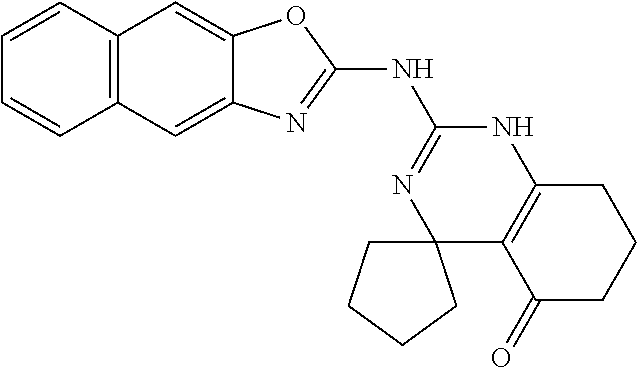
C1=CC2=C(C=C1)C=C1C(=C2)OC(NC2=NC3(C4=C(N2)CCCC4=O)CCCC3)=N1
